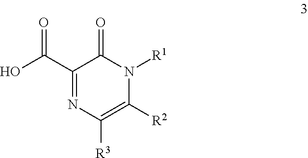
C1(C(O)=O)=NC([R3])=C([R2])N([R1])C1=O
